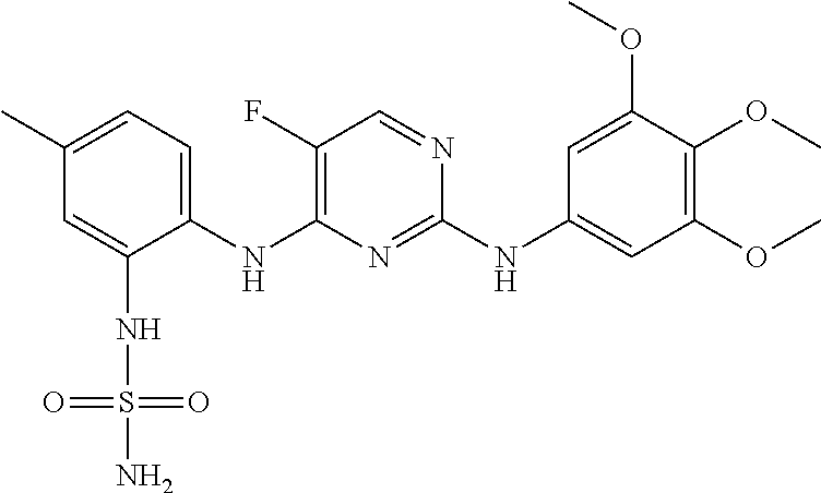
C1(C)=CC=C(NC2=C(F)C=NC(NC3=CC(OC)=C(OC)C(OC)=C3)=N2)C(NS(N)(=O)=O)=C1
